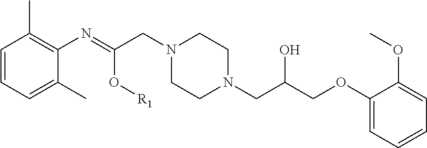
C1=CC=C(C)C(N=C(CN2CCN(CC(COC3=CC=CC=C3OC)O)CC2)O[R1])=C1C
